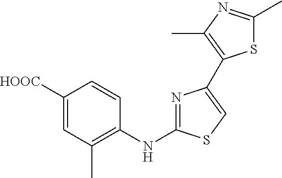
C1([HOOC])=CC(C)=C(NC2=NC(C3=C(C)N=C(C)S3)=CS2)C=C1
